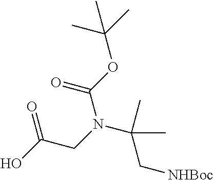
C(OC(=O)N(C(C)(C)C[NHBoc])CC(=O)O)(C)(C)C
